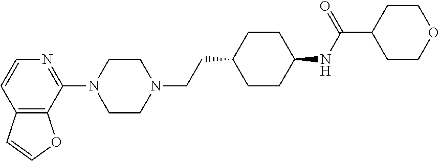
C12=C(C(N3CCN(CCC4CCC(NC(C5CCOCC5)=O)CC4)CC3)=NC=C1)OC=C2
